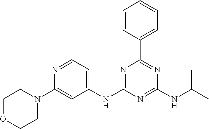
C1(NC2=CC=NC(N3CCOCC3)=C2)=NC(C2=CC=CC=C2)=NC(NC(C)C)=N1
